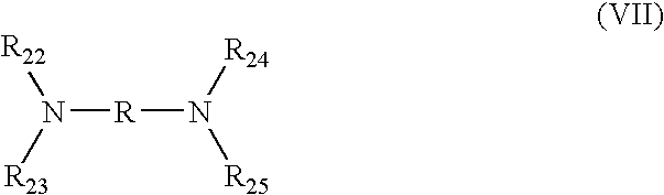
N([R]N([R25])[R24])([R22])[R23]
